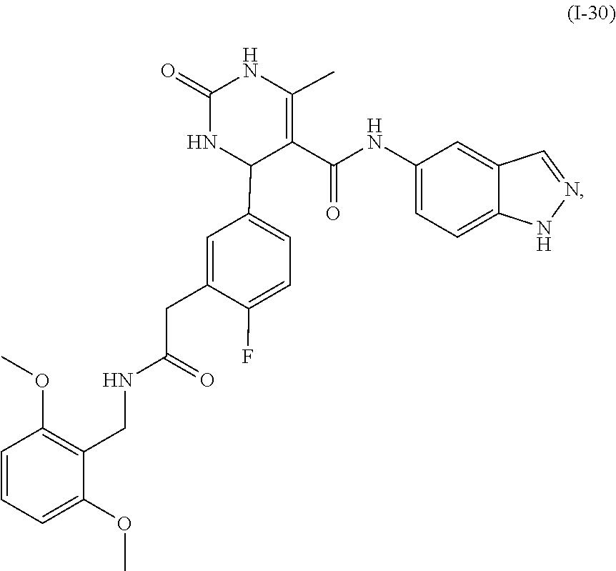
N1=CC2=CC(NC(C3=C(C)NC(=O)NC3C3=CC=C(F)C(CC(NCC4=C(OC)C=CC=C4OC)=O)=C3)=O)=CC=C2N1
